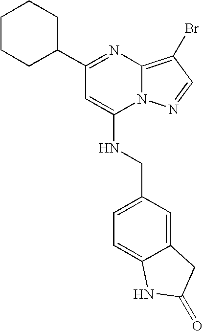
C1(C2CCCCC2)=NC2=C(Br)C=NN2C(NCC2=CC=C3C(=C2)CC(=O)N3)=C1
